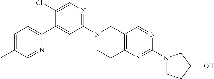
N1(C2=NC=C(Cl)C(C3=C(C)C=C(C)C=N3)=C2)CCC2=C(C1)C=NC(N1CCC(O)C1)=N2
